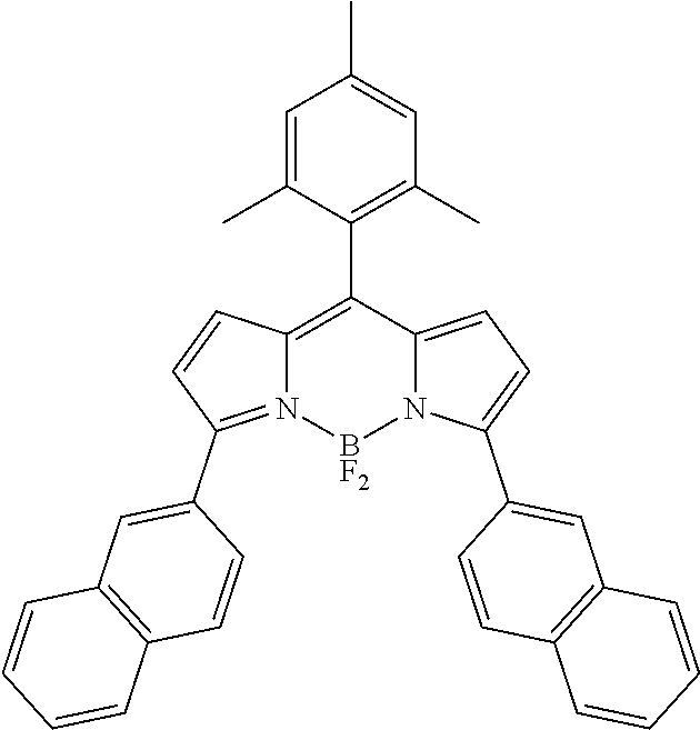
C1=C(C)C(C2=C3N(=C(C4=CC5=C(C=C4)C=CC=C5)C=C3)[BF2]N3C2=CC=C3C2=CC3=C(C=C2)C=CC=C3)=C(C)C=C1C
